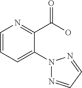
C1=CC=C(N2N=CC=N2)C(C(O)=O)=N1
